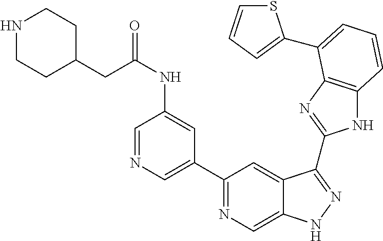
C1(C2=NC=C3C(=C2)C(C2=NC4=C(N2)C=CC=C4C2=CC=CS2)=NN3)=CN=CC(NC(=O)CC2CCNCC2)=C1
